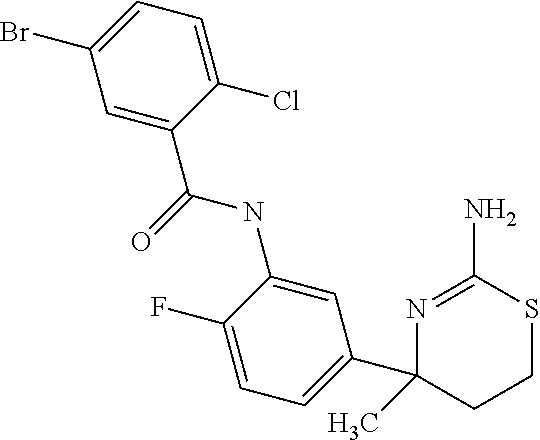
N1=C(N)SCCC1(C1=CC=C(F)C(NC(C2=CC(Br)=CC=C2Cl)=O)=C1)C
